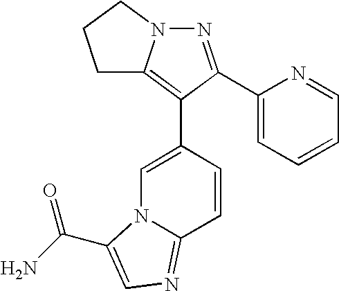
N1=C(C2=CC=CC=N2)C(C2=CN3C(=NC=C3C(N)=O)C=C2)=C2N1CCC2
